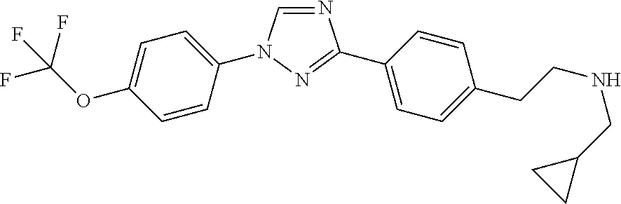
N1=CN(C2=CC=C(OC(F)(F)F)C=C2)N=C1C1=CC=C(CCNCC2CC2)C=C1
